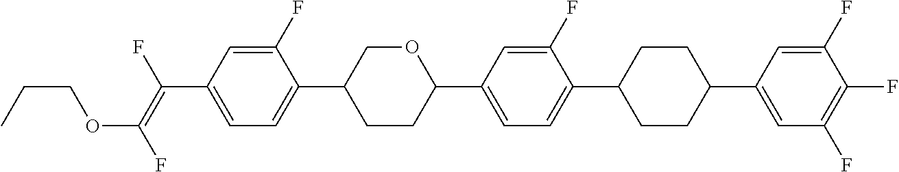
C1(F)=CC(C(=C(F)OCCC)F)=CC=C1C1CCC(C2=CC=C(C3CCC(C4=CC(F)=C(F)C(F)=C4)CC3)C(F)=C2)OC1
